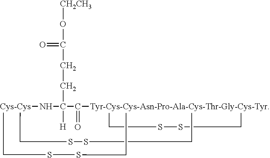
[CH2CH3]OC(=O)CCC1([H])N[Cys-Cys]2CSSC[Tyr-Cys-Cys-Asn-Pro-Ala-Cys-Thr-Gly-Cys-Tyr]3(C1=O)(CSSC3)CSSC2
